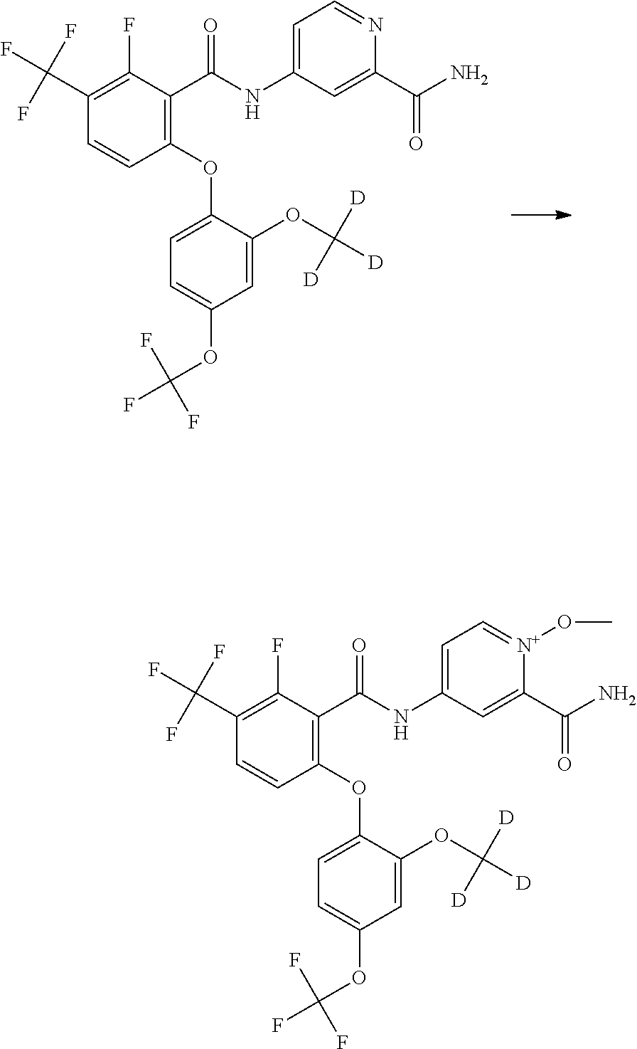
C1(C(F)(F)F)=C(F)C(C(NC2=CC=NC(C(N)=O)=C2)=O)=C(OC2=CC=C(OC(F)(F)F)C=C2OC([D])([D])[D])C=C1.C1(C(F)(F)F)=C(F)C(C(NC2=CC=[N+](OC)C(C(N)=O)=C2)=O)=C(OC2=CC=C(OC(F)(F)F)C=C2OC([D])([D])[D])C=C1
